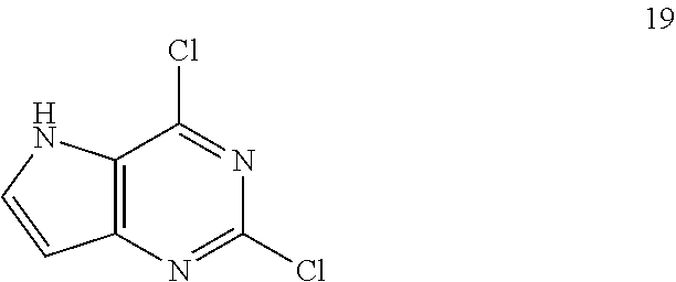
C12=C(N=C(Cl)N=C1Cl)C=CN2
